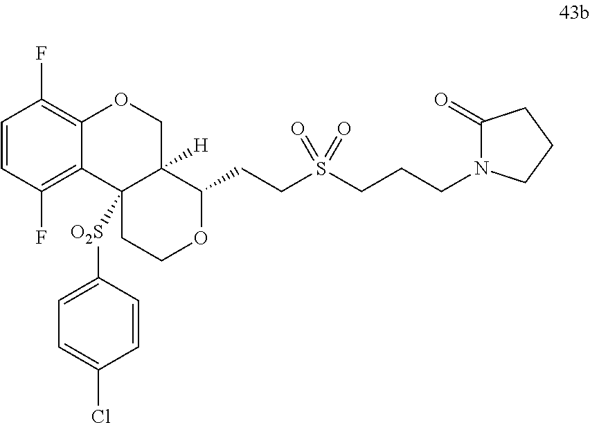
C1=CC(F)=C2C(=C1F)OCC1([H])C2([O2S]C2=CC=C(Cl)C=C2)CCOC1CCS(CCCN1C(=O)CCC1)(=O)=O
